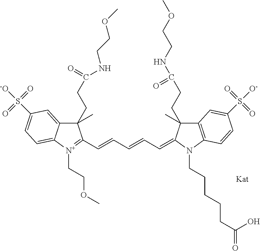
C12=CC(S([-O])(=O)=O)=CC=C1[N+](CCOC)=C(C=CC=CC=C1N(CCCCCC(=O)O)C3=C(C=C(S([O-])(=O)=O)C=C3)C1(CCC(NCCOC)=O)C)C2(CCC(NCCOC)=O)C
